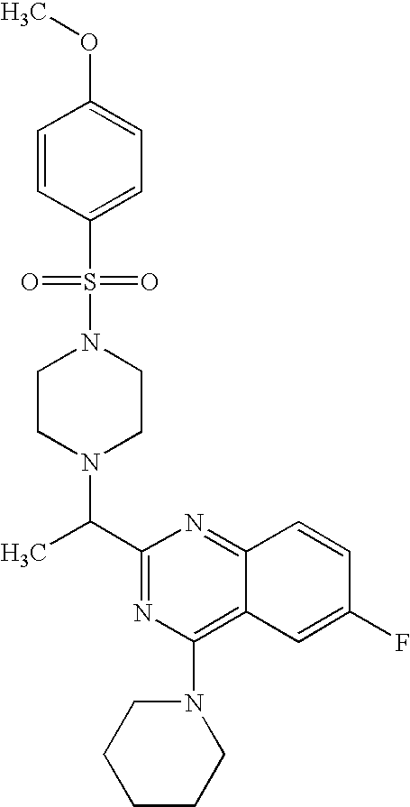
C1(C(C)N2CCN(S(=O)(=O)C3=CC=C(OC)C=C3)CC2)=NC(N2CCCCC2)=C2C(=N1)C=CC(F)=C2
